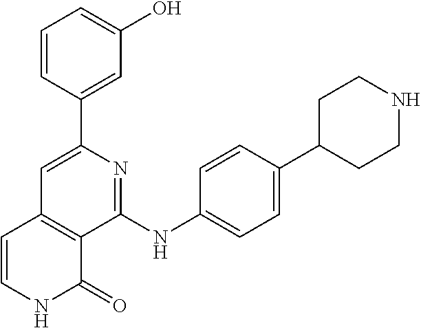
C1(C2=CC3=C(C(NC4=CC=C(C5CCNCC5)C=C4)=N2)C(=O)NC=C3)=CC(O)=CC=C1
